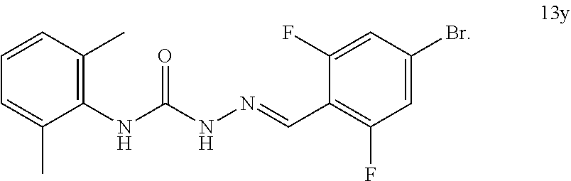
CC1=C(NC(NN=CC2=C(F)C=C(Br)C=C2F)=O)C(C)=CC=C1
